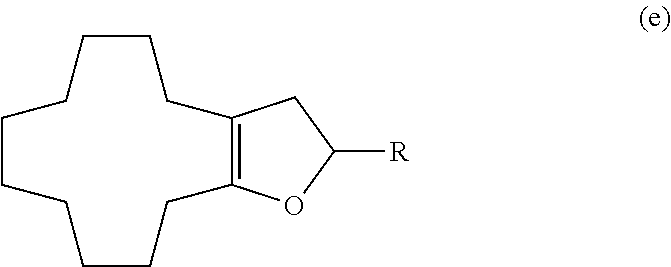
C1CCCCCCCC2=C(CC1)CC([R])O2
